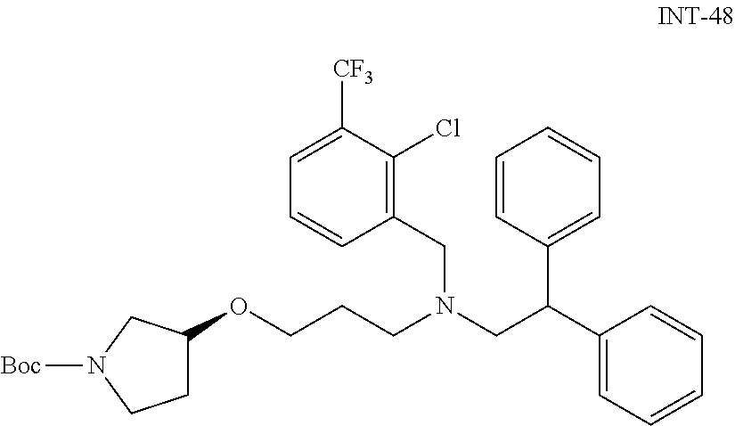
O(CCCN(CC(C1=CC=CC=C1)C1=CC=CC=C1)CC1=C(Cl)C([CF3])=CC=C1)C1CCN([Boc])C1
